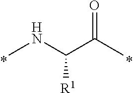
CNC(C(C)=O)[R1]
